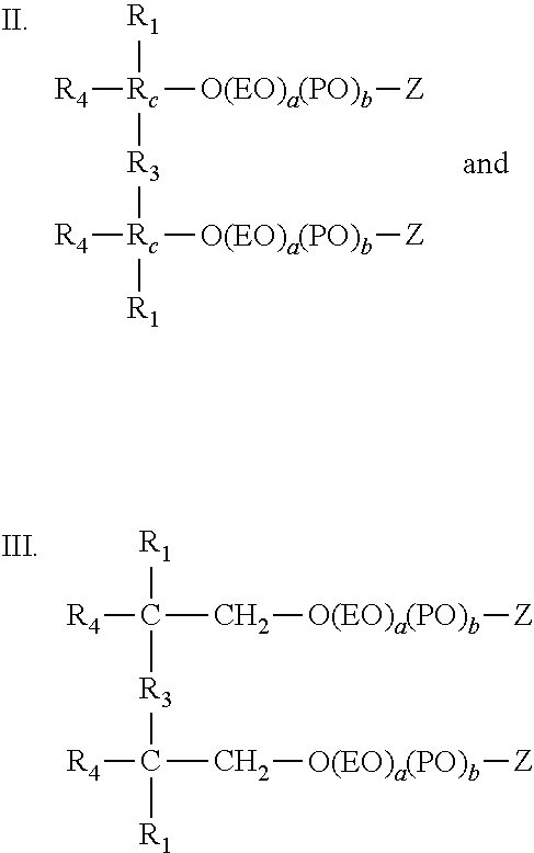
[R4][Rc]([O(EO)a(PO)b][Z])([R1])[R3][Rc]([R4])([O(EO)a(PO)b][Z])[R1].[R4]C(C[O(EO)a(PO)b][Z])([R1])[R3]C([R4])(C[O(EO)a(PO)b][Z])[R1]
